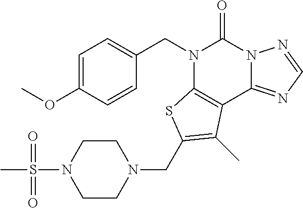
C1=C(OC)C=CC(CN2C3=C(C4=NC=NN4C2=O)C(C)=C(CN2CCN(S(C)(=O)=O)CC2)S3)=C1
